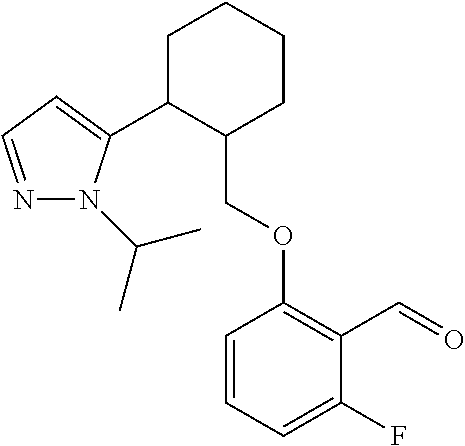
C1C(C2=CC=NN2C(C)C)C(COC2=C(C=O)C(F)=CC=C2)CCC1
